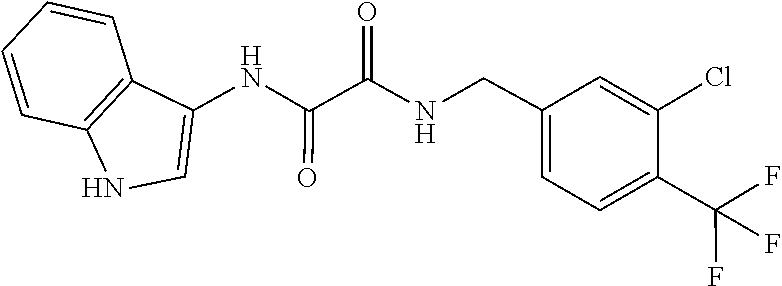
C1=CC=CC2=C1NC=C2NC(=O)C(=O)NCC1=CC=C(C(F)(F)F)C(Cl)=C1
